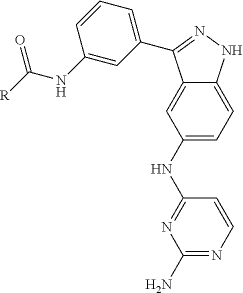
C12=CC(NC3=NC(N)=NC=C3)=CC=C1NN=C2C1=CC=CC(NC([R])=O)=C1
